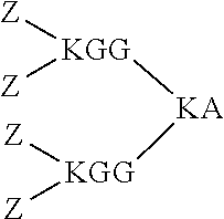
[KGG]([Z])([Z])[KA][KGG]([Z])[Z]
